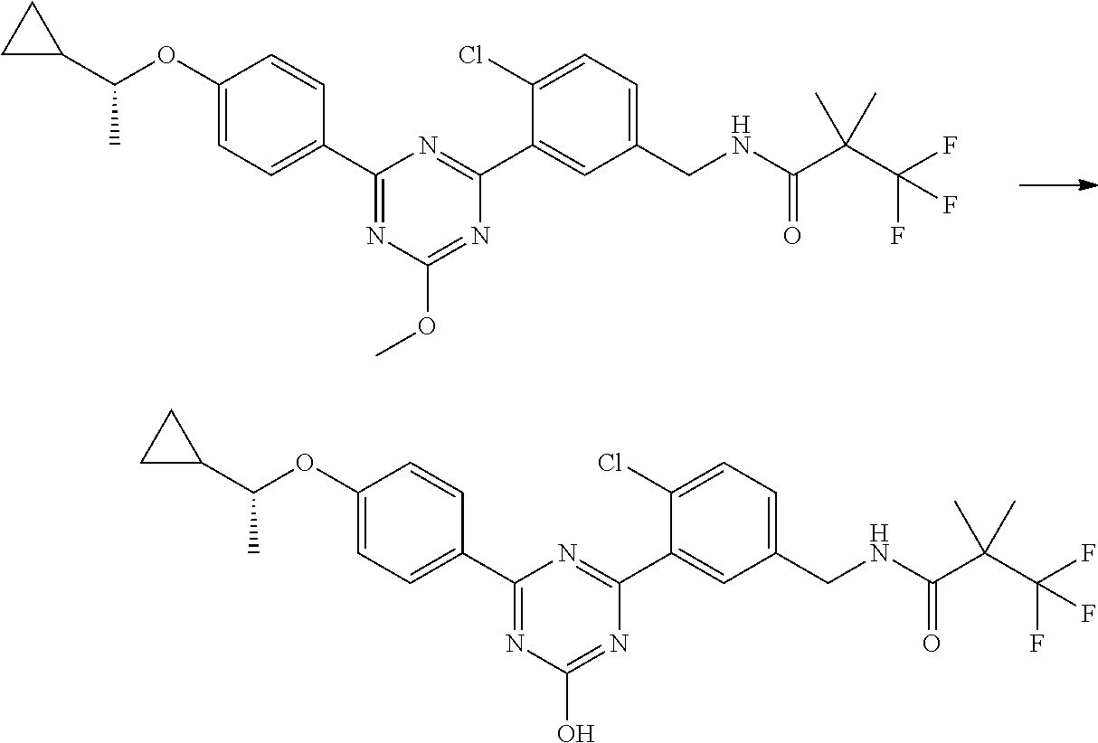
C1(OC(C2CC2)C)=CC=C(C2=NC(OC)=NC(C3=CC(CNC(C(C(F)(F)F)(C)C)=O)=CC=C3Cl)=N2)C=C1.C1(OC(C2CC2)C)=CC=C(C2=NC(O)=NC(C3=CC(CNC(C(C(F)(F)F)(C)C)=O)=CC=C3Cl)=N2)C=C1
